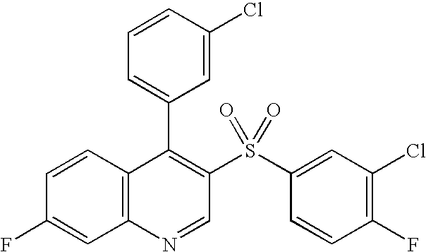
C12=C(C=CC(F)=C1)C(C1=CC=CC(Cl)=C1)=C(S(C1=CC(Cl)=C(F)C=C1)(=O)=O)C=N2
